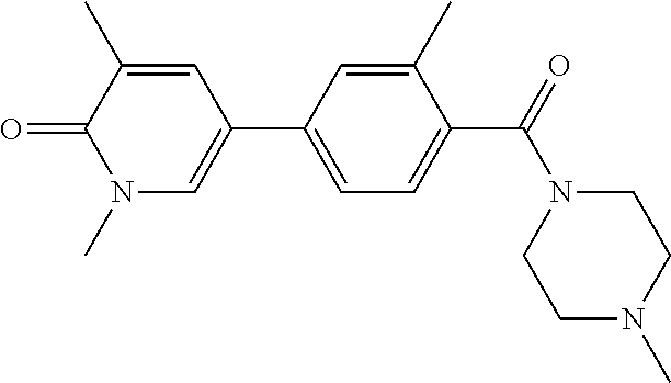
N1(C(C2=CC=C(C3=CN(C)C(=O)C(C)=C3)C=C2C)=O)CCN(C)CC1
